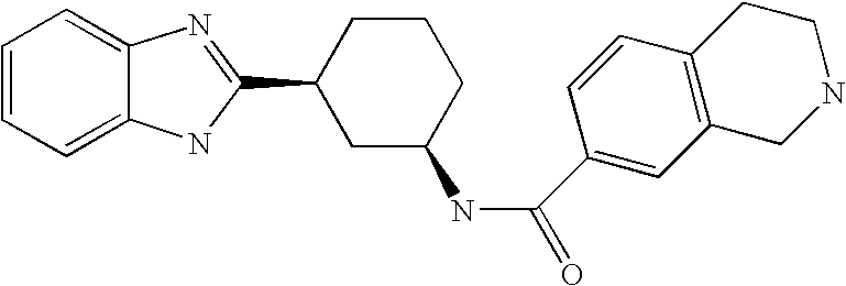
C1=CC=C2C(=C1)N=C(C1CC(NC(=O)C3=CC4=C(C=C3)CCNC4)CCC1)N2
